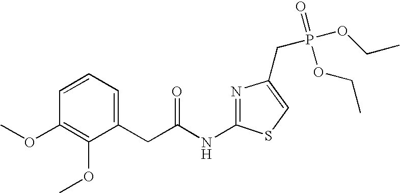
C1(CC(NC2=NC(CP(OCC)(=O)OCC)=CS2)=O)=CC=CC(OC)=C1OC
